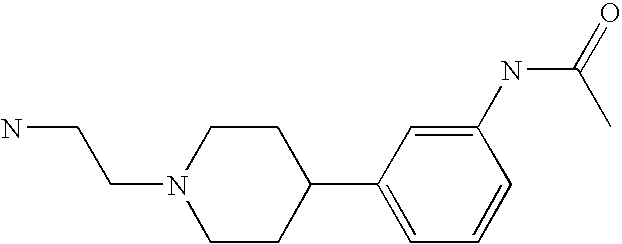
C1(C2CCN(CCN)CC2)=CC=CC(NC(=O)C)=C1
